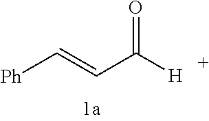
[Ph]C=CC([H])=O
